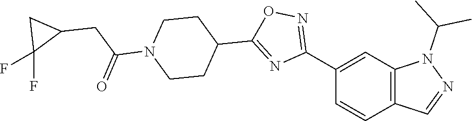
C1(C2=NOC(C3CCN(C(=O)CC4CC4(F)F)CC3)=N2)=CC2=C(C=C1)C=NN2C(C)C
